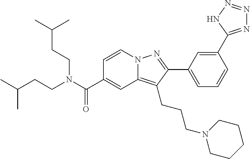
C1=CN2C(=C(CCCN3CCCCC3)C(C3=CC=CC(C4=NN=NN4)=C3)=N2)C=C1C(N(CCC(C)C)CCC(C)C)=O
